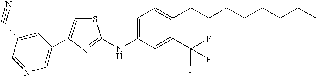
C1(C2=CSC(NC3=CC=C(CCCCCCCC)C(C(F)(F)F)=C3)=N2)=CN=CC(C#N)=C1
